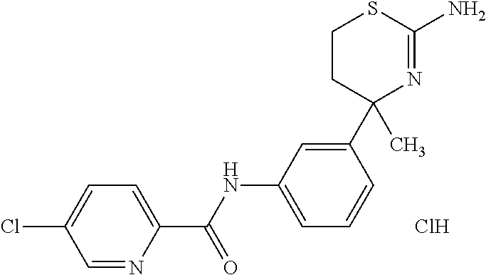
C1(C2(C)N=C(N)SCC2)=CC(NC(C2=CC=C(Cl)C=N2)=O)=CC=C1.Cl
